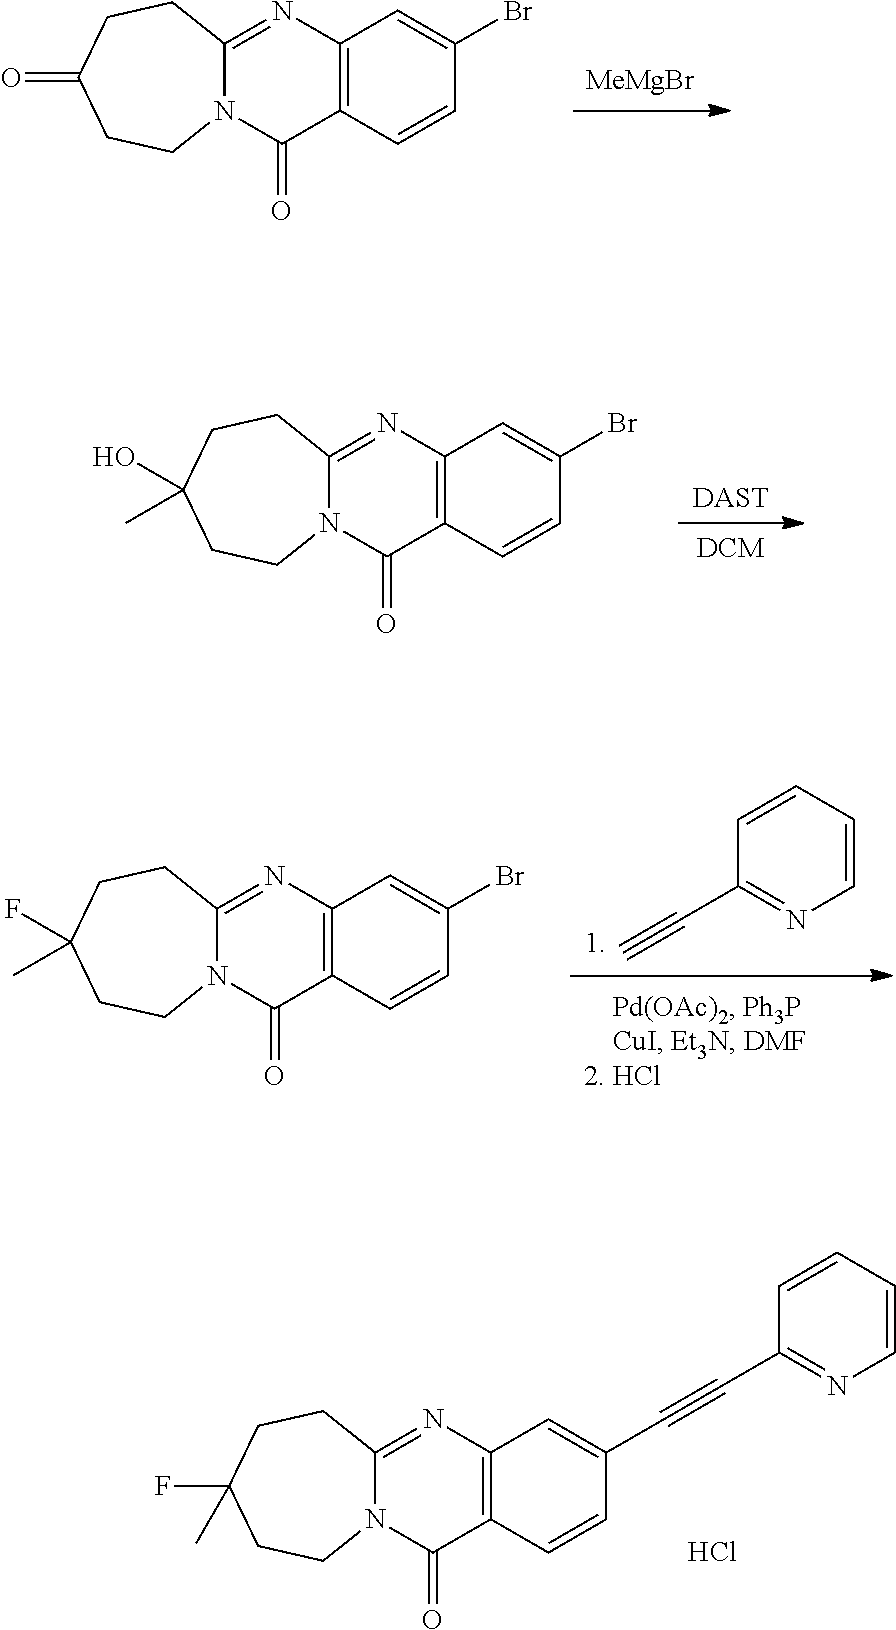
C12=C(N=C3N(C1=O)CCC(F)(C)CC3)C=C(C#CC1=NC=CC=C1)C=C2.Cl.[DCM].[DAST].C12=C(N=C3N(C1=O)CCC(O)(C)CC3)C=C(Br)C=C2.[MeMgBr].C12=C(N=C3N(C1=O)CCC(=O)CC3)C=C(Br)C=C2.C1(C#C)=NC=CC=C1.C12=C(N=C3N(C1=O)CCC(F)(C)CC3)C=C(Br)C=C2
